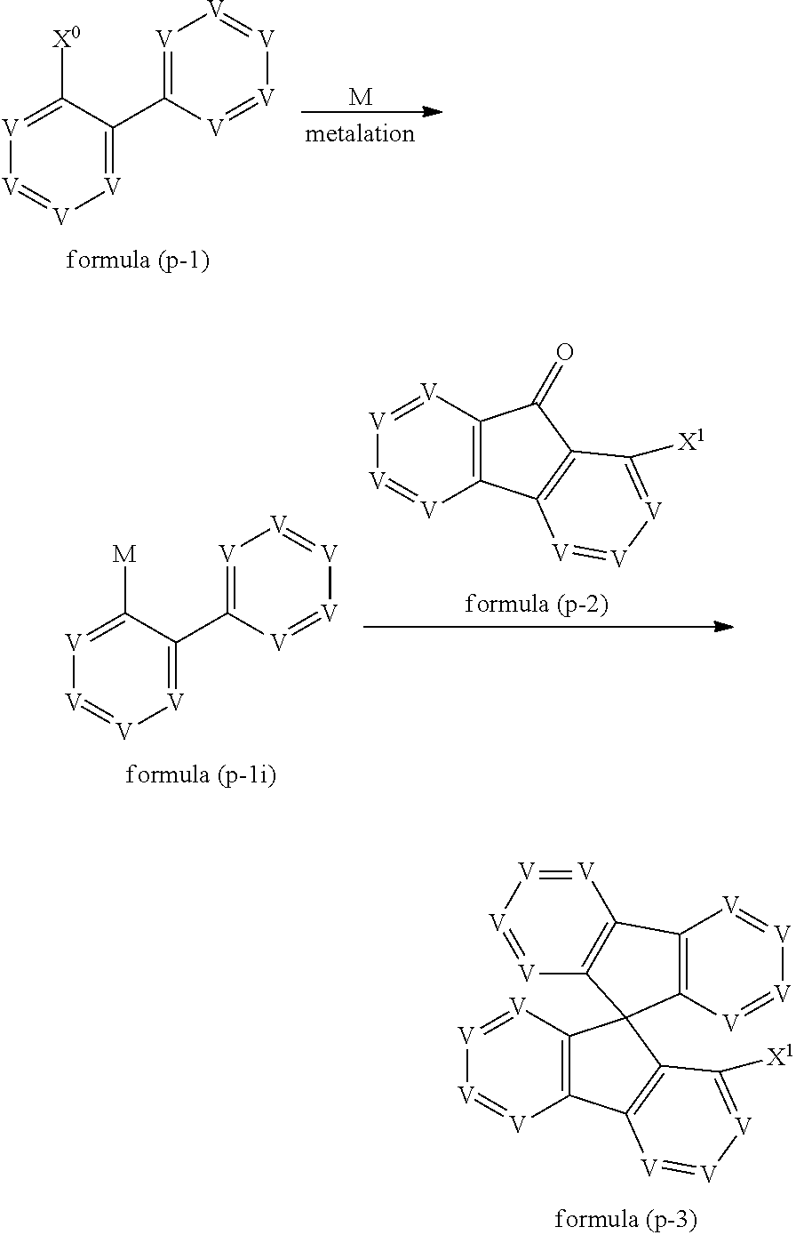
[V]1=C(C2=[V][V]=[V][V]=[V]2)C([X0])=[V][V]=[V]1.[M].[V]1=C(C2=[V][V]=[V][V]=[V]2)C([M])=[V][V]=[V]1.C12=C(C3=C(C1=O)C([X1])=[V][V]=[V]3)[V]=[V][V]=[V]2.C12=C(C3=C(C([X1])=[V][V]=[V]3)C13C1=C([V]=[V][V]=[V]1)C1=C3[V]=[V][V]=[V]1)[V]=[V][V]=[V]2
